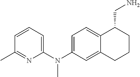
C1(C)=NC(N(C2=CC=C3C(=C2)CCCC3CN)C)=CC=C1
